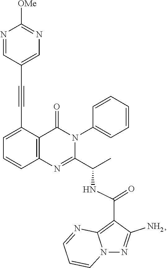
C1=C(C#CC2=CN=C([OMe])N=C2)C2=C(C=C1)N=C(C(C)NC(C1=C3N(N=C1N)C=CC=N3)=O)N(C1=CC=CC=C1)C2=O
